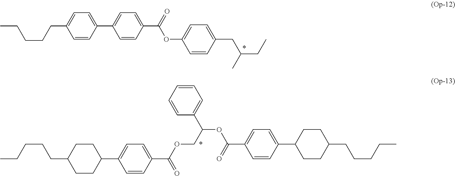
C1(C2=CC=C(C(OC3=CC=C(CC(CC)C)C=C3)=O)C=C2)=CC=C(CCCCC)C=C1.C1=C(C2CCC(CCCCC)CC2)C=CC(C(OCC(OC(C2=CC=C(C3CCC(CCCCC)CC3)C=C2)=O)C2=CC=CC=C2)=O)=C1
